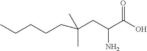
OC(C(CC(C)(C)CCCCC)N)=O
